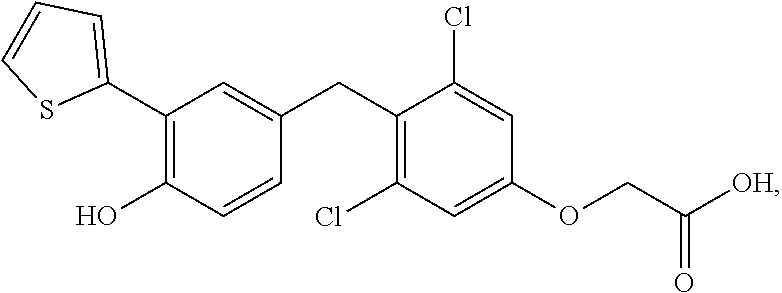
C1(C2=C(O)C=CC(CC3=C(Cl)C=C(OCC([OH])=O)C=C3Cl)=C2)=CC=CS1
